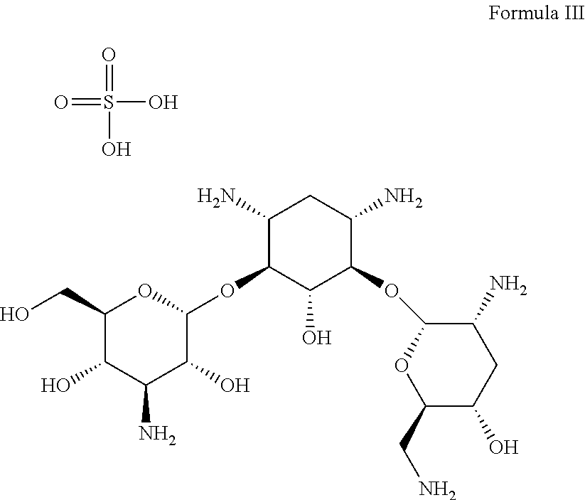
O=S(=O)(O)O.C1(CO)C(O)C(N)C(O)C(OC2C(O)C(OC3OC(CN)C(O)CC3N)C(N)CC2N)O1
